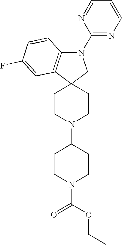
C1CN(C2CCN(C(OCC)=O)CC2)CCC12CN(C1=NC=CC=N1)C1=C2C=C(F)C=C1
